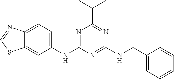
C12=CC(NC3=NC(C(C)C)=NC(NCC4=CC=CC=C4)=N3)=CC=C1N=CS2
